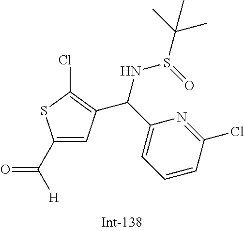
C([H])(=O)C1=CC(C(C2=CC=CC(Cl)=N2)NS(C(C)(C)C)=O)=C(Cl)S1
